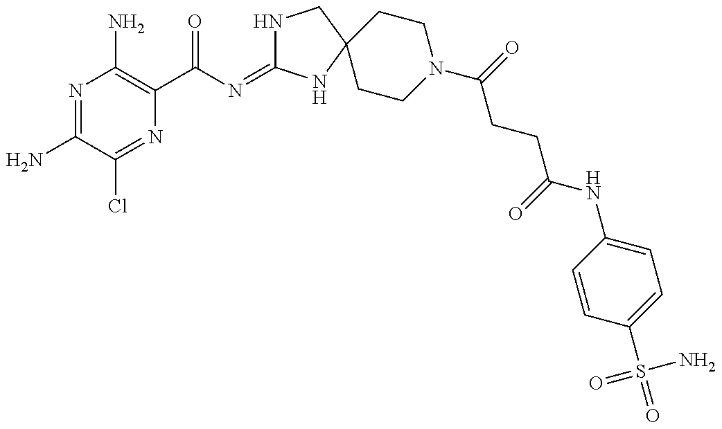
N1=C(N)C(Cl)=NC(C(N=C2NCC3(N2)CCN(C(CCC(NC2=CC=C(S(=O)(N)=O)C=C2)=O)=O)CC3)=O)=C1N
